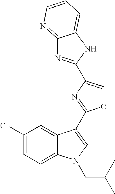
C1(Cl)=CC=C2C(=C1)C(C1=NC(C3=NC4=NC=CC=C4N3)=CO1)=CN2CC(C)C
